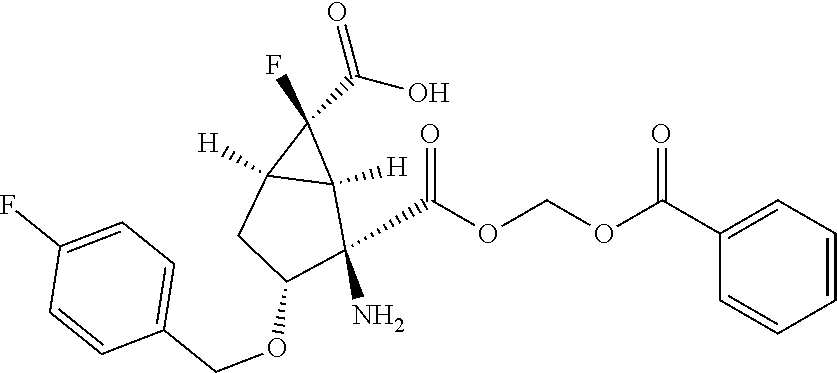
C1(F)(C(O)=O)C2([H])C1([H])C(N)(C(OCOC(=O)C1=CC=CC=C1)=O)C(OCC1=CC=C(F)C=C1)C2
